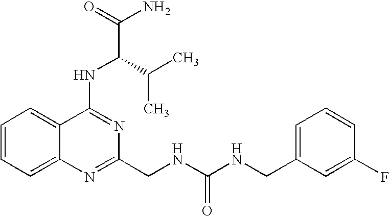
C12=CC=CC=C1N=C(CNC(NCC1=CC=CC(F)=C1)=O)N=C2NC(C(N)=O)C(C)C
